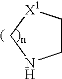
[X1]1CNCC1
